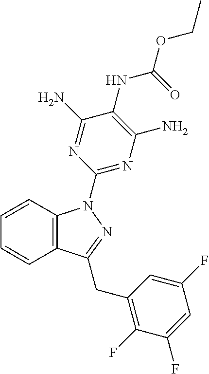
C1=CC2=C(C=C1)C(CC1=C(F)C(F)=CC(F)=C1)=NN2C1=NC(N)=C(NC(OCC)=O)C(N)=N1
